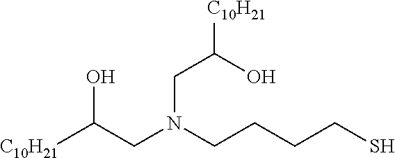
[C10H21]C(CN(CCCCS)CC([C10H21])O)O
